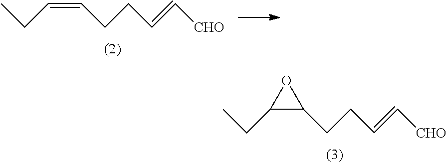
C(=CCC)CCC=C[CHO].C1(CC)C(CCC=C[CHO])O1
